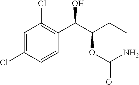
C1=C(Cl)C=CC(C(C(CC)OC(N)=O)O)=C1Cl
